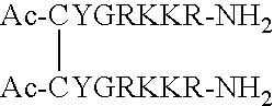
[Ac-CYGRKKR-NH2][Ac-CYGRKKR-NH2]
